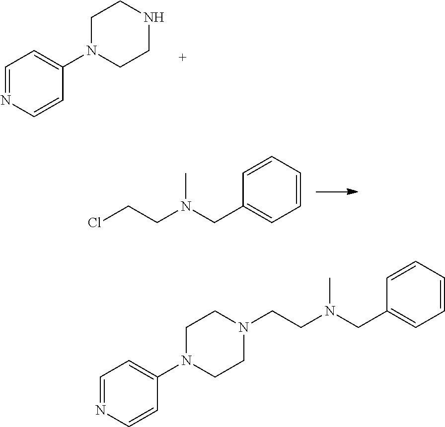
N1(C2=CC=NC=C2)CCNCC1.C1=CC=CC=C1CN(CCCl)C.N1(C2=CC=NC=C2)CCN(CCN(CC2=CC=CC=C2)C)CC1
